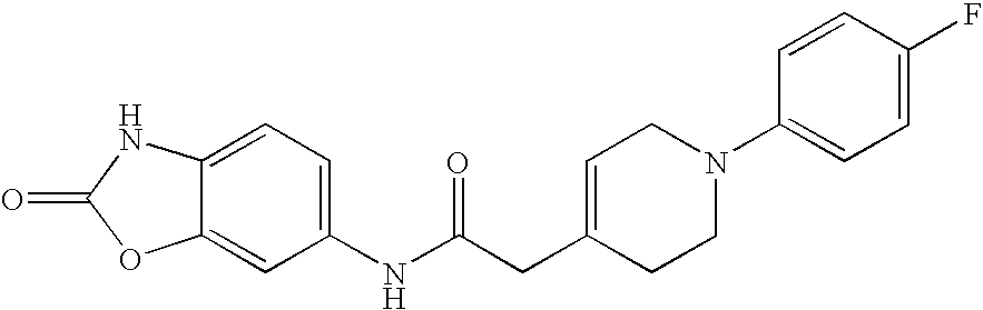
C1(NC(CC2=CCN(C3=CC=C(F)C=C3)CC2)=O)=CC=C2C(=C1)OC(=O)N2
